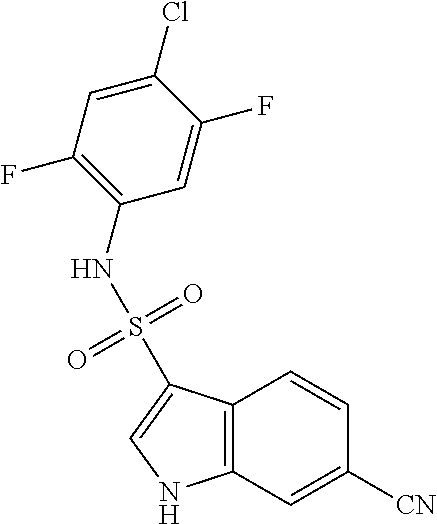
C12=C(C=C([CN])C=C1)NC=C2S(=O)(=O)NC1=C(F)C=C(Cl)C(F)=C1
